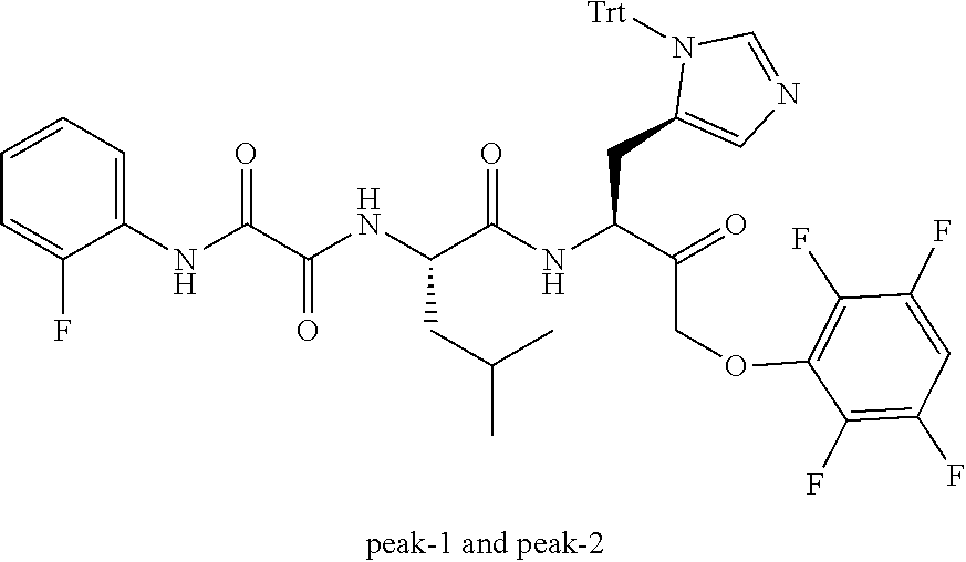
C1=CC=C(NC(C(NC(C(NC(C(COC2=C(F)C(F)=CC(F)=C2F)=O)CC2=CN=CN2[Trt])=O)CC(C)C)=O)=O)C(F)=C1
